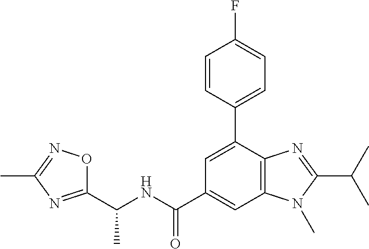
C1(C(NC(C2=NC(C)=NO2)C)=O)=CC2=C(C(C3=CC=C(F)C=C3)=C1)N=C(C(C)C)N2C
